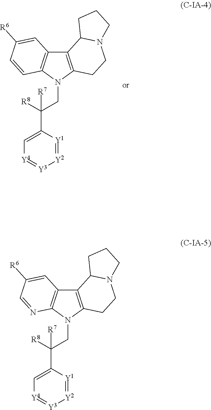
C12=C(N(CC([R8])([R7])C3=C[Y4]=[Y3][Y2]=[Y1]3)C3=C1C=C([R6])C=C3)CCN1C2CCC1.C12=C(N(CC([R8])([R7])C3=C[Y4]=[Y3][Y2]=[Y1]3)C3=C1C=C([R6])C=N3)CCN1C2CCC1
